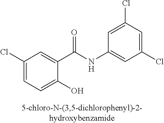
C1(Cl)=CC=C(O)C(C(NC2=CC(Cl)=CC(Cl)=C2)=O)=C1
